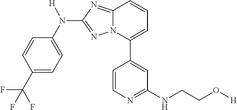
C1=CC(C(F)(F)F)=CC=C1N([H])C1=NN2C(=N1)C=CC=C2C1=CC(NCCO[H])=NC=C1
